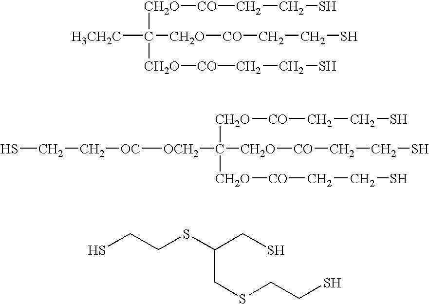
C([CH2O][CO]CCS)([CH2O][CO]CCS)([CH2O][CO]CCS)[H3CH2C].C([CH2O][CO]CCS)([CH2O][CO]CCS)([CH2O][CO]CCS)[OCH2][OC]CCS.SCCSC(CS)CSCCS
